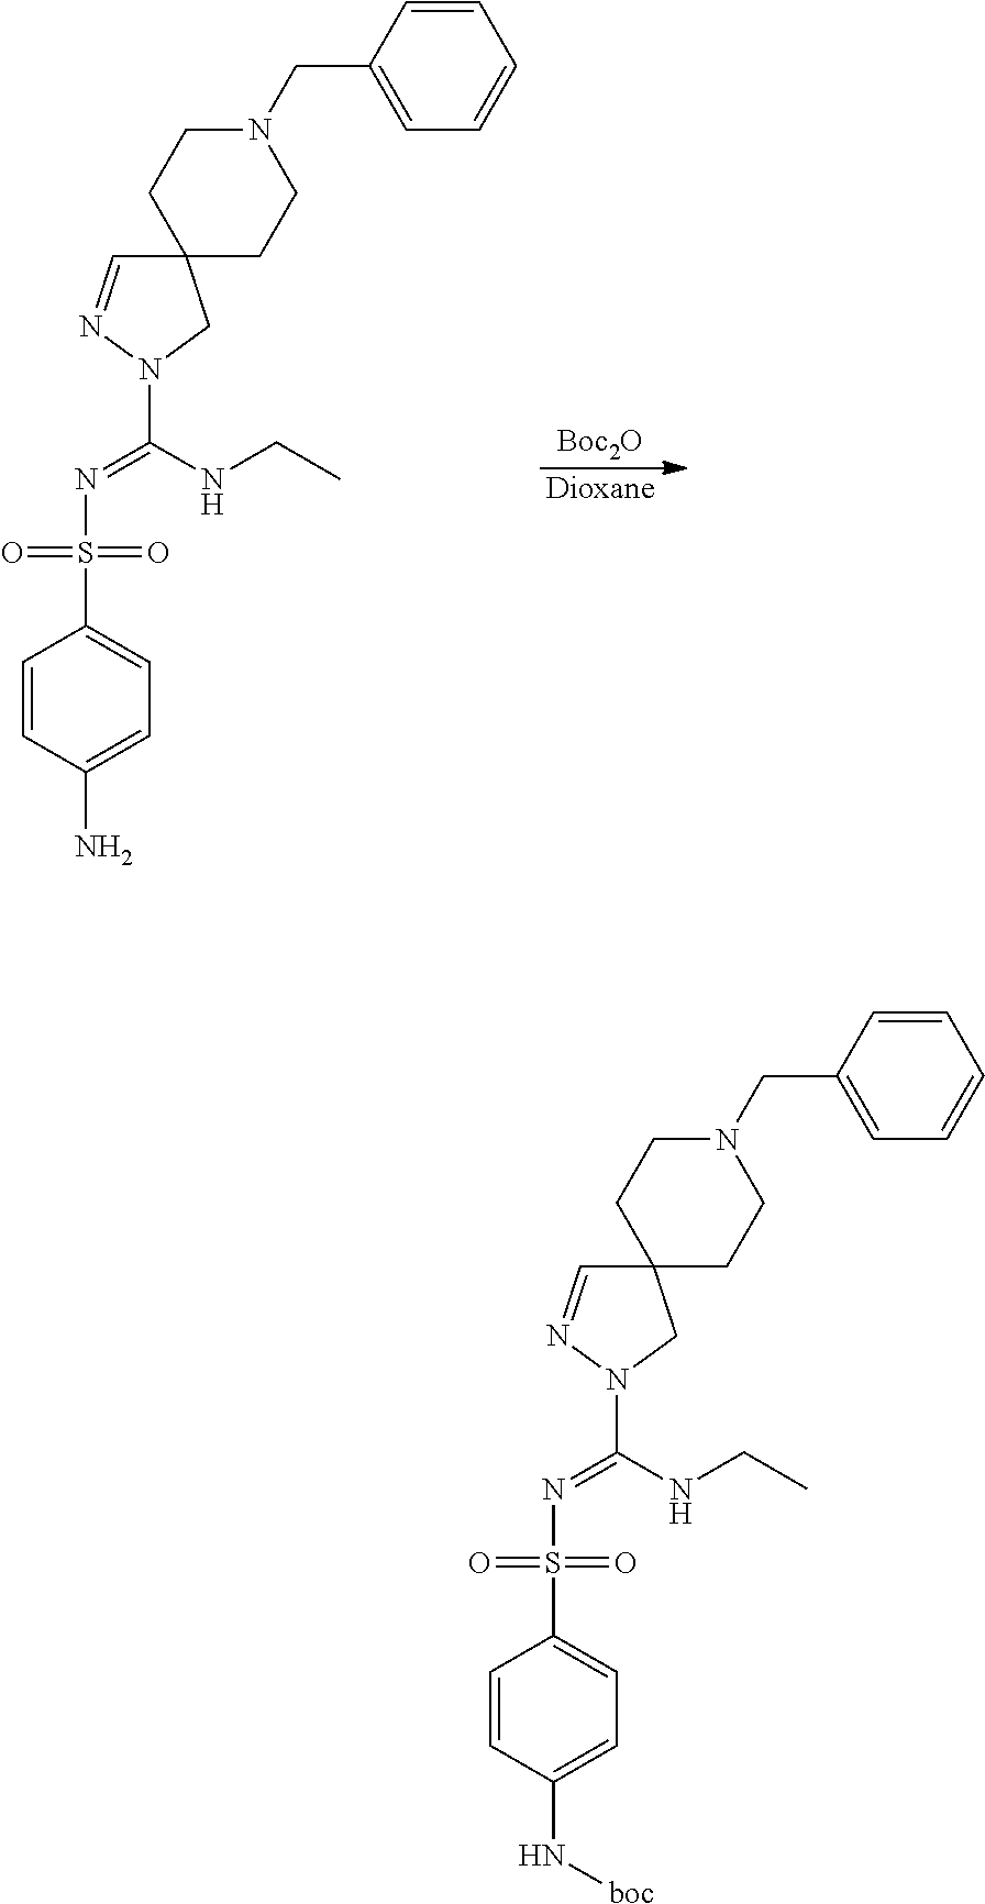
C1=CC(N[boc])=CC=C1S(N=C(N1CC2(C=N1)CCN(CC1=CC=CC=C1)CC2)NCC)(=O)=O.C1=CC(N)=CC=C1S(N=C(N1CC2(C=N1)CCN(CC1=CC=CC=C1)CC2)NCC)(=O)=O.[Boc2O].[Dioxane]
